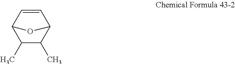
C1(C)C(C)C2C=CC1O2
